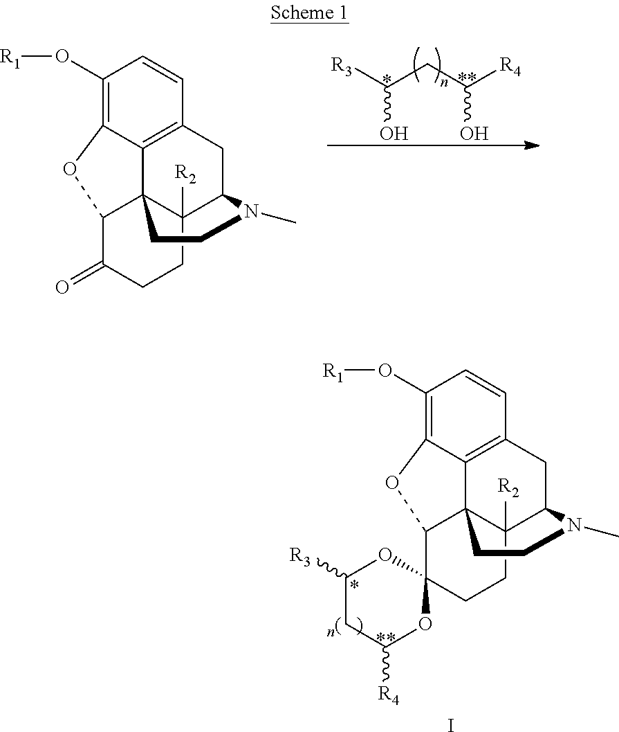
C1(O[R1])=C2C3=C(C=C1)CC1C4([R2])C3(C(C3(CC4)OC([R3])CC([R4])O3)O2)CCN1C.I.[R3]C(CC([R4])O)O.C1(O[R1])=C2C3=C(C=C1)CC1C4([R2])C3(C(C(=O)CC4)O2)CCN1C
